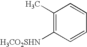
C1(C)=C([H3CO2SHN])C=CC=C1
